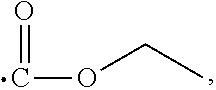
C(OCC)=O
